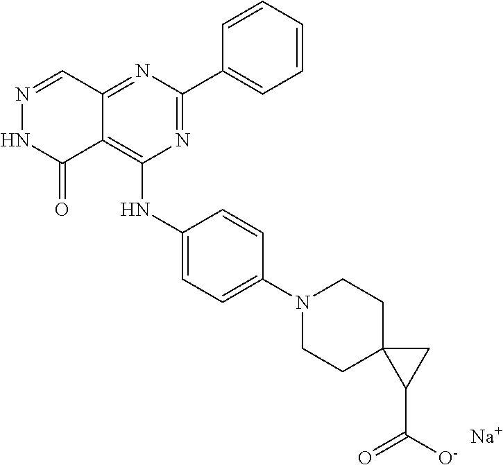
C12=NC(C3=CC=CC=C3)=NC(NC3=CC=C(N4CCC5(CC4)C(C([O-])=O)C5)C=C3)=C1C(=O)NN=C2.[Na]
